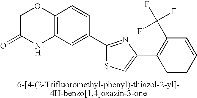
C1C(=O)NC2=C(O1)C=CC(C1=NC(C3=C(C(F)(F)F)C=CC=C3)=CS1)=C2
